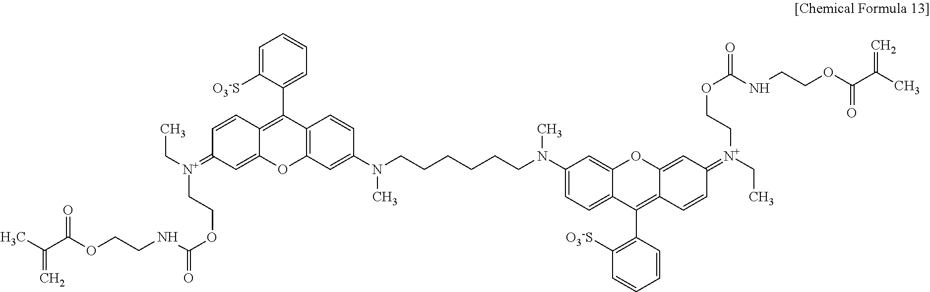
C1=C([O3-S])C(C2=C3C(=CC(=[N+](CCOC(=O)NCCOC(C(C)=C)=O)CC)C=C3)OC3=C2C=CC(N(CCCCCCN(C)C2=CC=C4C(C5=C([O3-S])C=CC=C5)=C5C(=CC(=[N+](CCOC(=O)NCCOC(C(C)=C)=O)CC)C=C5)OC4=C2)C)=C3)=CC=C1
